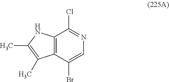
C12=C(C(Br)=CN=C1Cl)C(C)=C(C)N2
